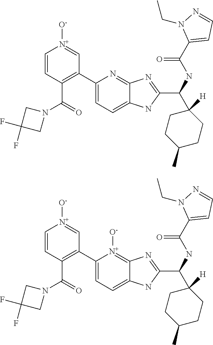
C1=CC(C(N2CC(F)(F)C2)=O)=C(C2=CC=C3C(=N2)N=C(C(NC(=O)C2=CC=NN2CC)C2([H])CCC(C)CC2)N3)C=[N+]1[O-].C1=CC(C(N2CC(F)(F)C2)=O)=C(C2=CC=C3C(=[N+]2[O-])N=C(C(NC(=O)C2=CC=NN2CC)C2([H])CCC(C)CC2)N3)C=[N+]1[O-]
